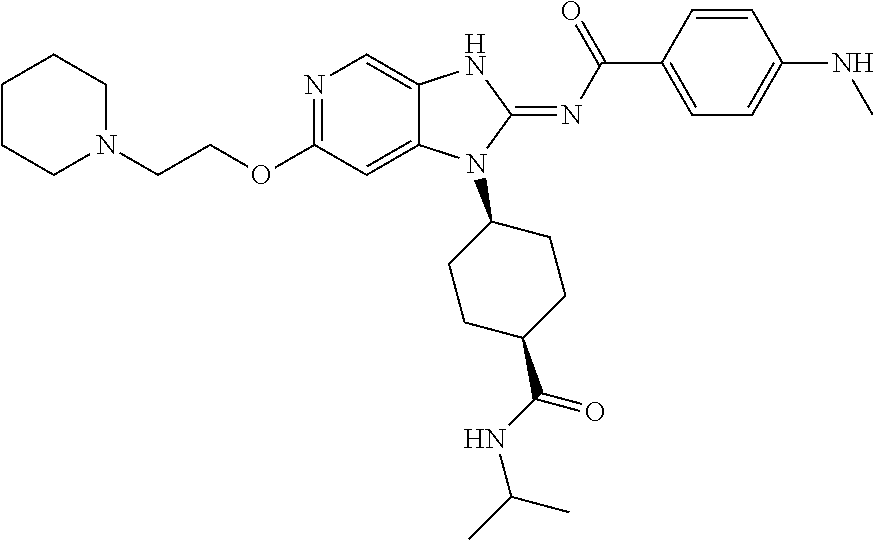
C(COC1=NC=C2C(=C1)N(C1CCC(C(NC(C)C)=O)CC1)C(=NC(C1=CC=C(NC)C=C1)=O)N2)N1CCCCC1
